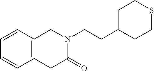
C1(CCN2CC3=C(C=CC=C3)CC2=O)CCSCC1
